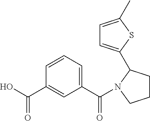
C1(C(=O)N2C(C3=CC=C(C)S3)CCC2)=CC=CC(C(O)=O)=C1
